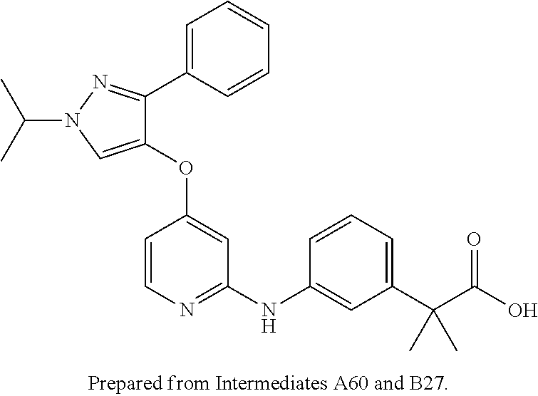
C1(OC2=CC(NC3=CC(C(C(O)=O)(C)C)=CC=C3)=NC=C2)=CN(C(C)C)N=C1C1=CC=CC=C1
